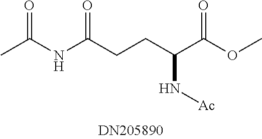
N(C(CCC(C(OC)=O)N[Ac])=O)C(C)=O
